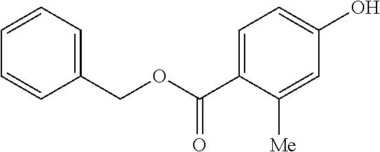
C1(COC(=O)C2=CC=C(O)C=C2[Me])=CC=CC=C1
